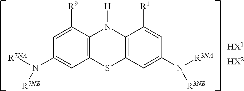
C12=C(C([R9])=CC(N([R7NA])[R7NB])=C1)N([H])C1=C(S2)C=C(N([R3NA])[R3NB])C=C1[R1].[HX1].[HX2]
